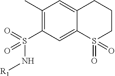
C1(C)=C(S(=O)(=O)N[R1])C=C2C(=C1)CCCS2(=O)=O
